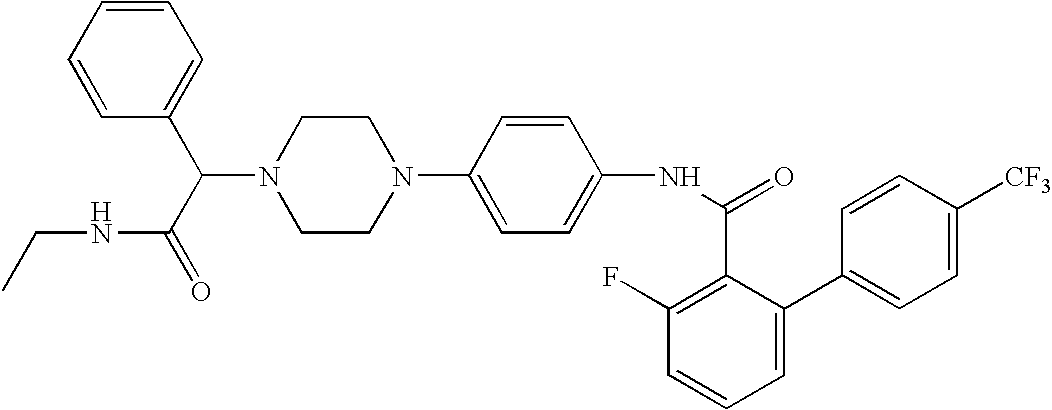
N1(C2=CC=C(NC(=O)C3=C(F)C=CC=C3C3=CC=C([CF3])C=C3)C=C2)CCN(C(C(NCC)=O)C2=CC=CC=C2)CC1
